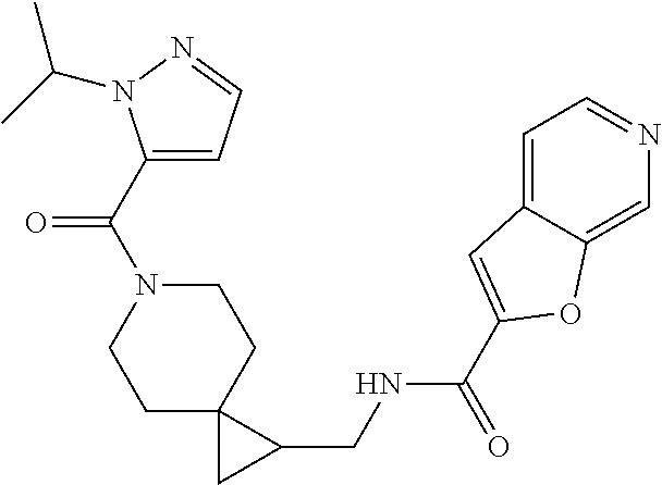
C1N(C(C2=CC=NN2C(C)C)=O)CCC2(C1)CC2CNC(C1=CC2=CC=NC=C2O1)=O
